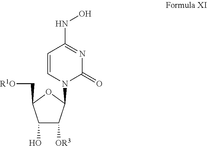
C1(O)C([OR3])C(N2C(=O)N=C(NO)C=C2)OC1C[R1O]
